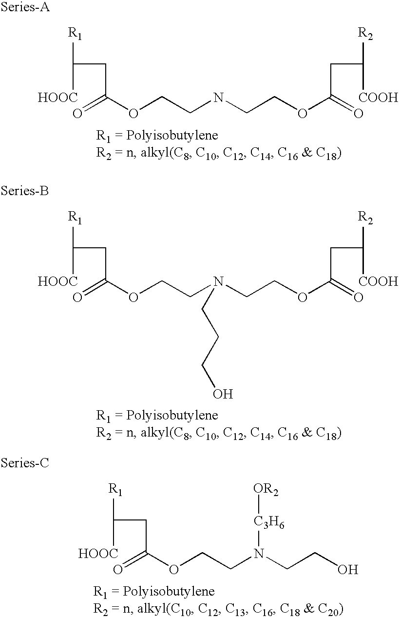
[R1]C([HOOC])CC(OCCNCCOC(CC([R2])[COOH])=O)=O.[R1]C([HOOC])CC(OCCN(CCOC(CC([R2])[COOH])=O)CCCO)=O.[R1]C([HOOC])CC(OCCN(CCO)[C3H6][OR2])=O
